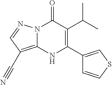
N12C(=C(C#N)C=N1)NC(C1=CSC=C1)=C(C(C)C)C2=O
